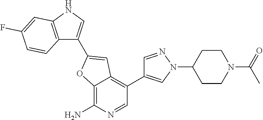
C12=C(N)N=CC(C3=CN(C4CCN(C(=O)C)CC4)N=C3)=C1C=C(C1=CNC3=C1C=CC(F)=C3)O2
